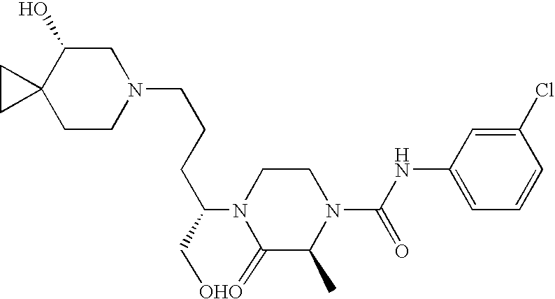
C(CCC1N2C(=[OHO]C1)C(C)N(C(NC1=CC=CC(Cl)=C1)=O)CC2)N1CC(O)C2(CC1)CC2
